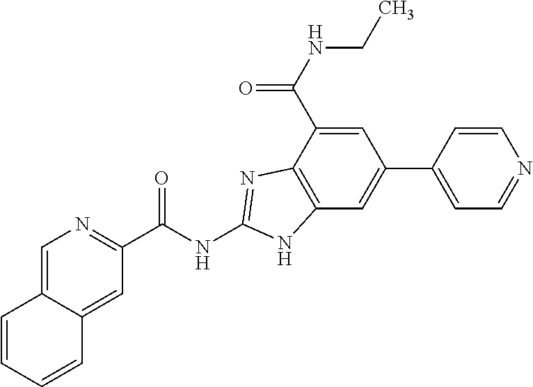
C12=CN=C(C(NC3=NC4=C(C=C(C5=CC=NC=C5)C=C4C(NCC)=O)N3)=O)C=C1C=CC=C2
